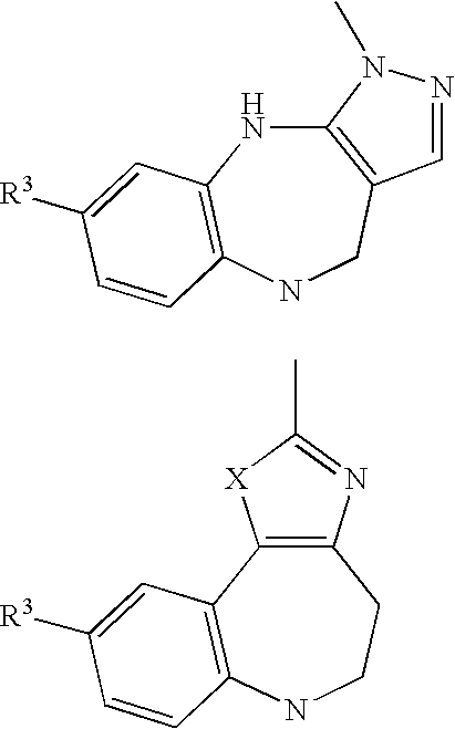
C12=C(CNC3=C(N1)C=C([R3])C=C3)C=NN2C.C12=C(C3=C(NCC1)C=CC([R3])=C3)[X]C(C)=N2
